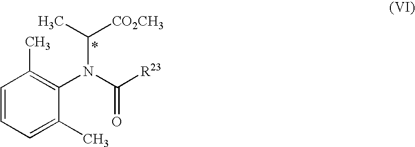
CC([CO2CH3])N(C1=C(C)C=CC=C1C)C([R23])=O
